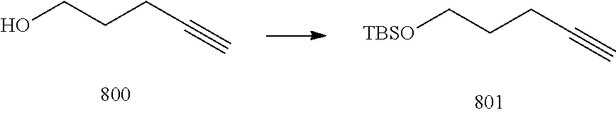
OCCCC#C.[TBSO]CCCC#C
